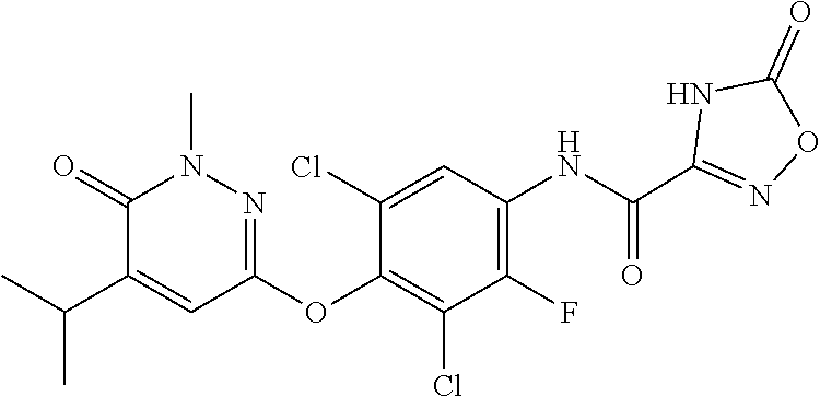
C1(F)=C(NC(C2=NOC(=O)N2)=O)C=C(Cl)C(OC2=NN(C)C(=O)C(C(C)C)=C2)=C1Cl
